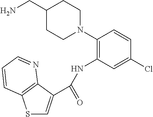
S1C=C(C(=O)NC2=C(N3CCC(CN)CC3)C=CC(Cl)=C2)C2=C1C=CC=N2
